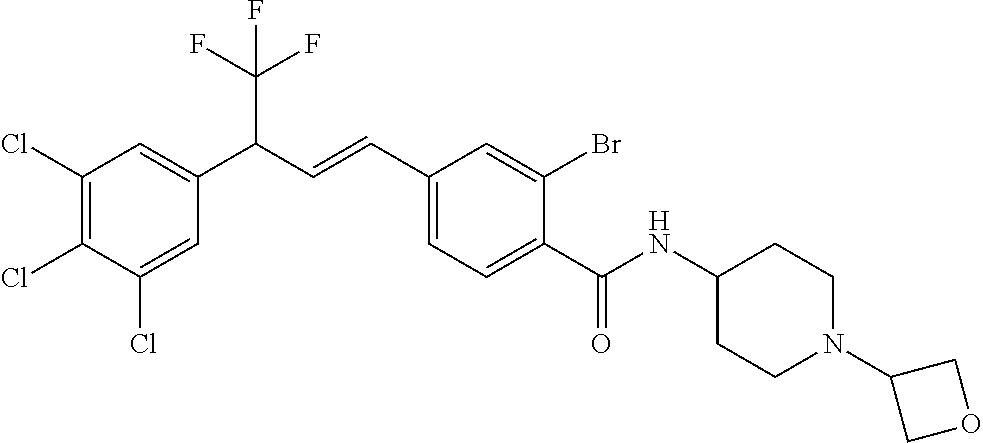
C1(Cl)=C(Cl)C(Cl)=CC(C(C(F)(F)F)C=CC2=CC=C(C(NC3CCN(C4COC4)CC3)=O)C(Br)=C2)=C1
